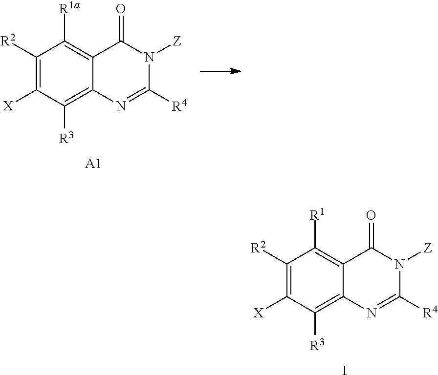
[A1].C1([R2])=C([X])C([R3])=C2C(=C1[R1a])C(=O)N([Z])C([R4])=N2.I.C1([R2])=C([X])C([R3])=C2C(=C1[R1])C(=O)N([Z])C([R4])=N2
